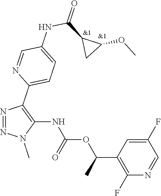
N1=NN(C)C(NC(OC(C2=C(F)N=CC(F)=C2)C)=O)=C1C1=CC=C(NC(C2CC2OC)=O)C=N1
